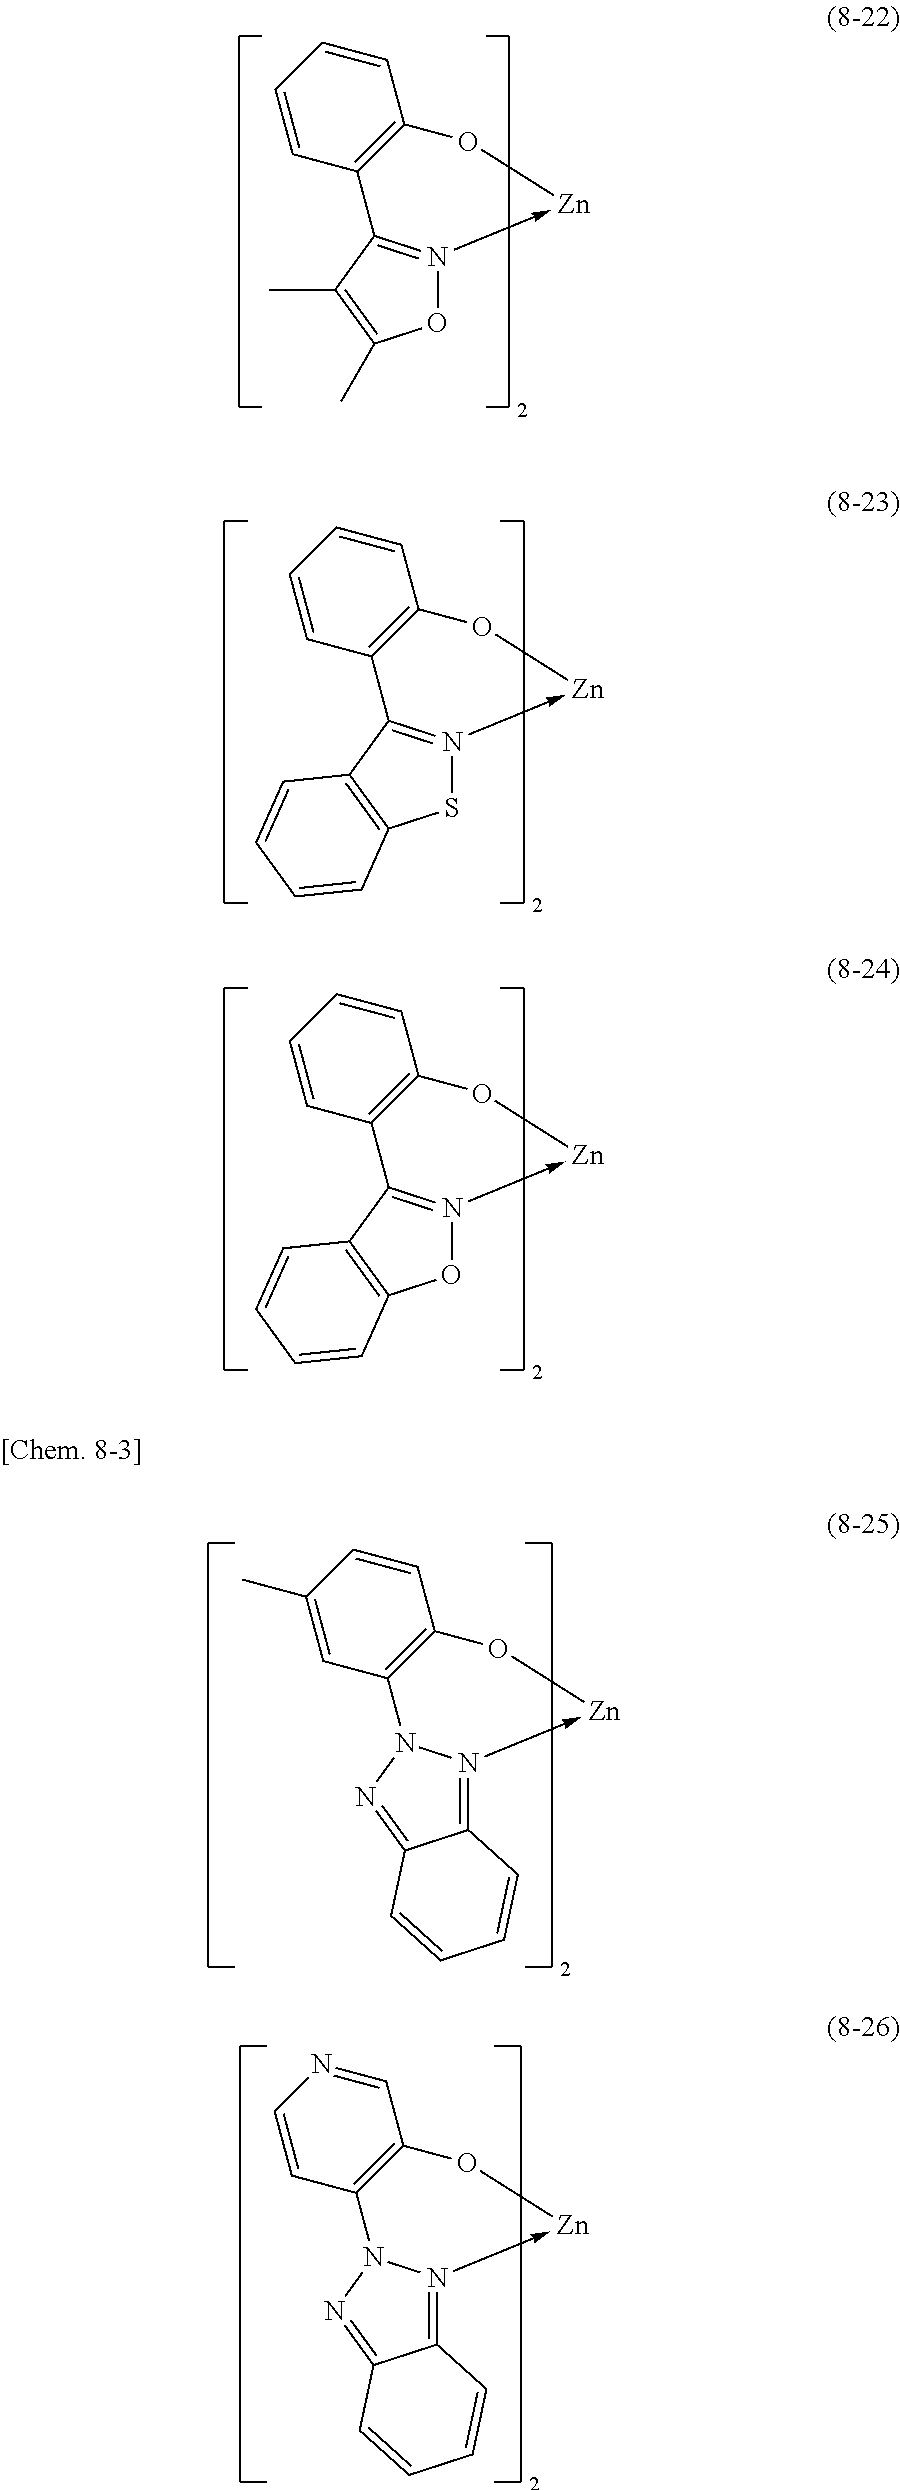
C1=CC=CC2=C1O[Zn]-N1=C2C(C)=C(C)O1.C1=CC(C)=CC2=C1O[Zn]-N1=C3C(=NN21)C=CC=C3.C1=CC=CC2=C1O[Zn]-N1=C2C2=C(S1)C=CC=C2.C1=CC=CC2=C1O[Zn]-N1=C2C2=C(O1)C=CC=C2.C1=NC=CC2=C1O[Zn]-N1=C3C(=NN21)C=CC=C3
